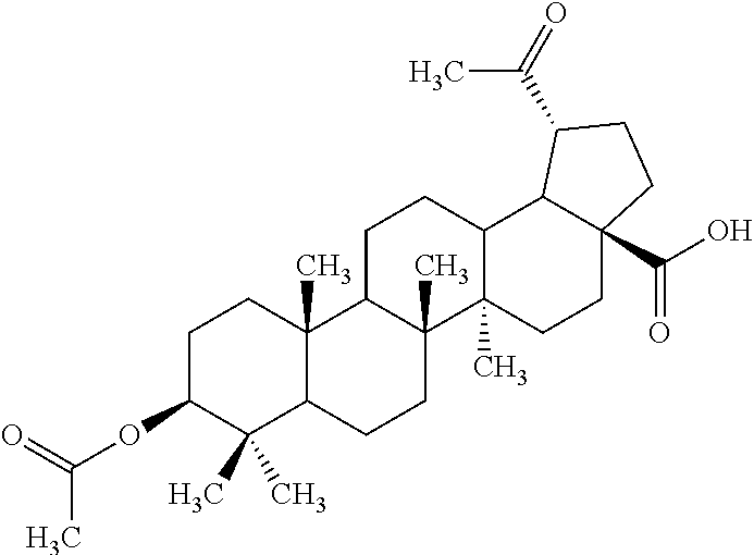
C1C(OC(C)=O)C(C)(C)C2C(C)(C1)C1C(C)(CC2)C2(C)C(CC1)C1C(C(O)=O)(CC2)CCC1C(C)=O
